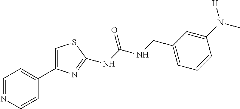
C1=NC=CC(C2=CSC(NC(NCC3=CC=CC(N([H])C)=C3)=O)=N2)=C1
